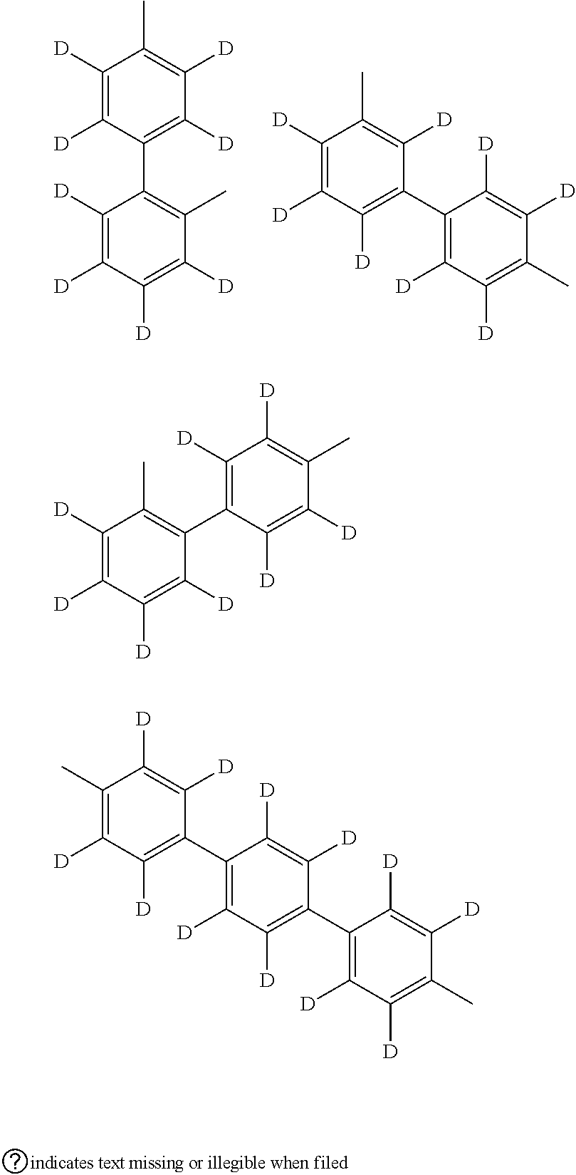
C1([D])=C([D])C(C2=C(C)C([D])=C([D])C([D])=C2[D])=C([D])C([D])=C1C.C1([D])=C([D])C([D])=C(C2=C([D])C([D])=C(C)C([D])=C2[D])C([D])=C1C.C1([D])=C([D])C(C)=C(C2=C([D])C([D])=C(C)C([D])=C2[D])C([D])=C1[D].C1(C)=C([D])C([D])=C(C2=C([D])C([D])=C(C3=C([D])C([D])=C(C)C([D])=C3[D])C([D])=C2[D])C([D])=C1[D]
